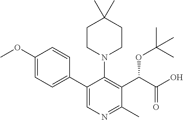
C1CN(C2=C(C(C(=O)O)OC(C)(C)C)C(C)=NC=C2C2=CC=C(OC)C=C2)CCC1(C)C
